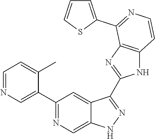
C1=NC=C(C2=NC=C3C(=C2)C(C2=NC4=C(N2)C=CN=C4C2=CC=CS2)=NN3)C(C)=C1
